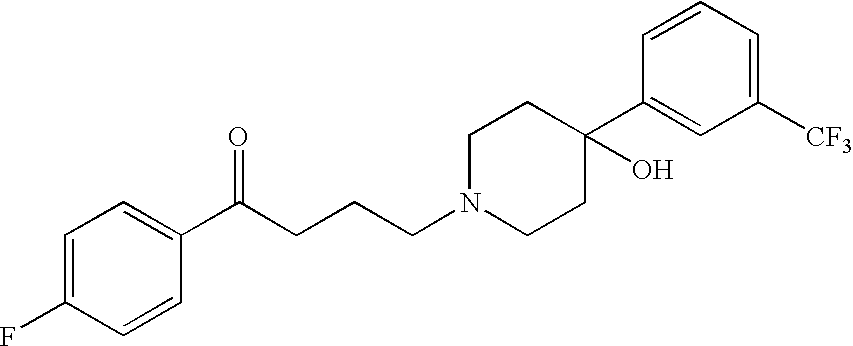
C1=C(F)C=CC(C(CCCN2CCC(C3=CC([CF3])=CC=C3)(O)CC2)=O)=C1
